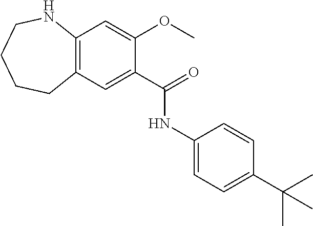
C12=C(C=C(C(=O)NC3=CC=C(C(C)(C)C)C=C3)C(OC)=C1)CCCCN2
